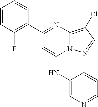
C1=CC(F)=C(C2=NC3=C(Cl)C=NN3C(NC3=CN=CC=C3)=C2)C=C1
